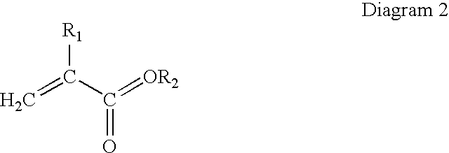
C=C(C(=[OR2])=O)[R1]
